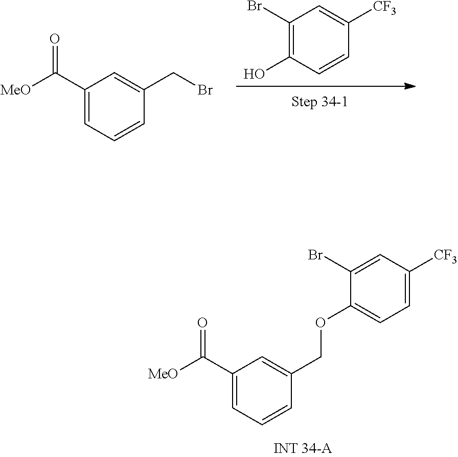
C1(C([MeO])=O)=CC=CC(COC2=CC=C([CF3])C=C2Br)=C1.C1(C([MeO])=O)=CC=CC(CBr)=C1.OC1=C(Br)C=C([CF3])C=C1
